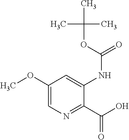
C1(OC)=CN=C(C(O)=O)C(NC(=O)OC(C)(C)C)=C1
